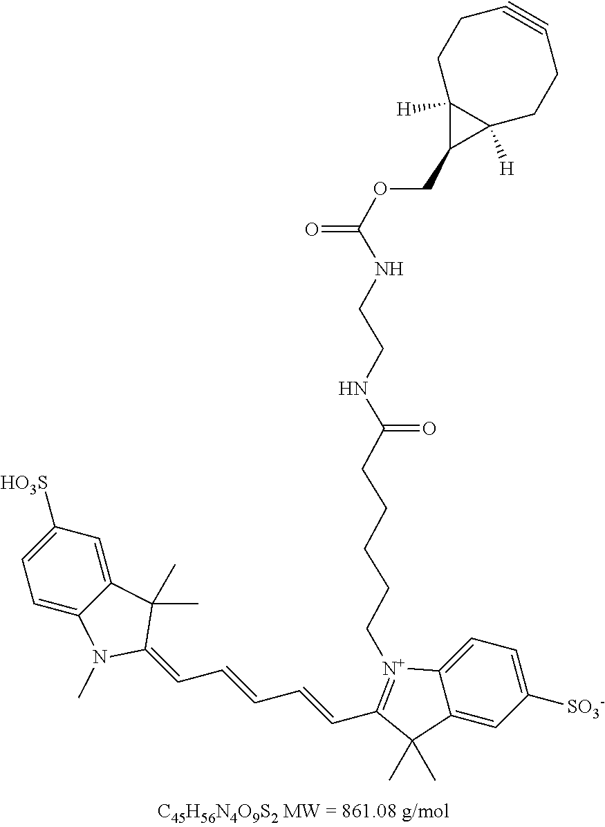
C12=CC([SO3-])=CC=C1[N+](CCCCCC(=O)NCCNC(=O)OCC1C3([H])C1([H])CCC#CCC3)=C(C=CC=CC=C1C(C)(C)C3=CC([HO3S])=CC=C3N1C)C2(C)C
